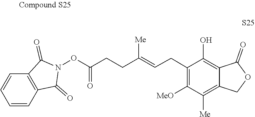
C1=CC=CC2=C1C(=O)N(OC(CCC(=CCC1=C([MeO])C([Me])=C3C(=C1O)C(=O)OC3)[Me])=O)C2=O
